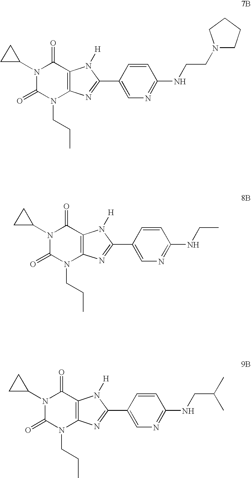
N1(C2CC2)C(=O)N(CCC)C2=C(C1=O)N([H])C(C1=CN=C(NCC)C=C1)=N2.N1(C2CC2)C(=O)N(CCC)C2=C(C1=O)N([H])C(C1=CN=C(NCC(C)C)C=C1)=N2.N1(C2CC2)C(=O)N(CCC)C2=C(C1=O)N([H])C(C1=CN=C(NCCN3CCCC3)C=C1)=N2
